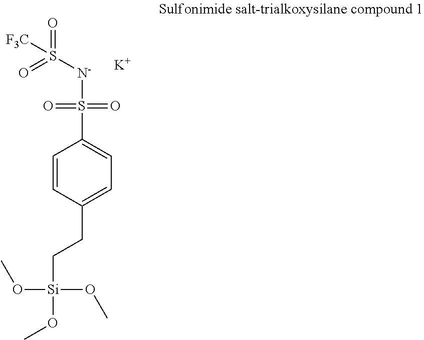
C1=CC(CC[Si](OC)(OC)OC)=CC=C1S([N-]S(=O)([F3C])=O)(=O)=O.[K]
